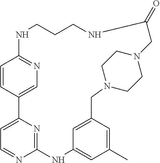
C1=CC2=CN=C1NCCCNC(=O)CN1CCN(CC3=CC(=CC(C)=C3)NC3=NC2=CC=N3)CC1
